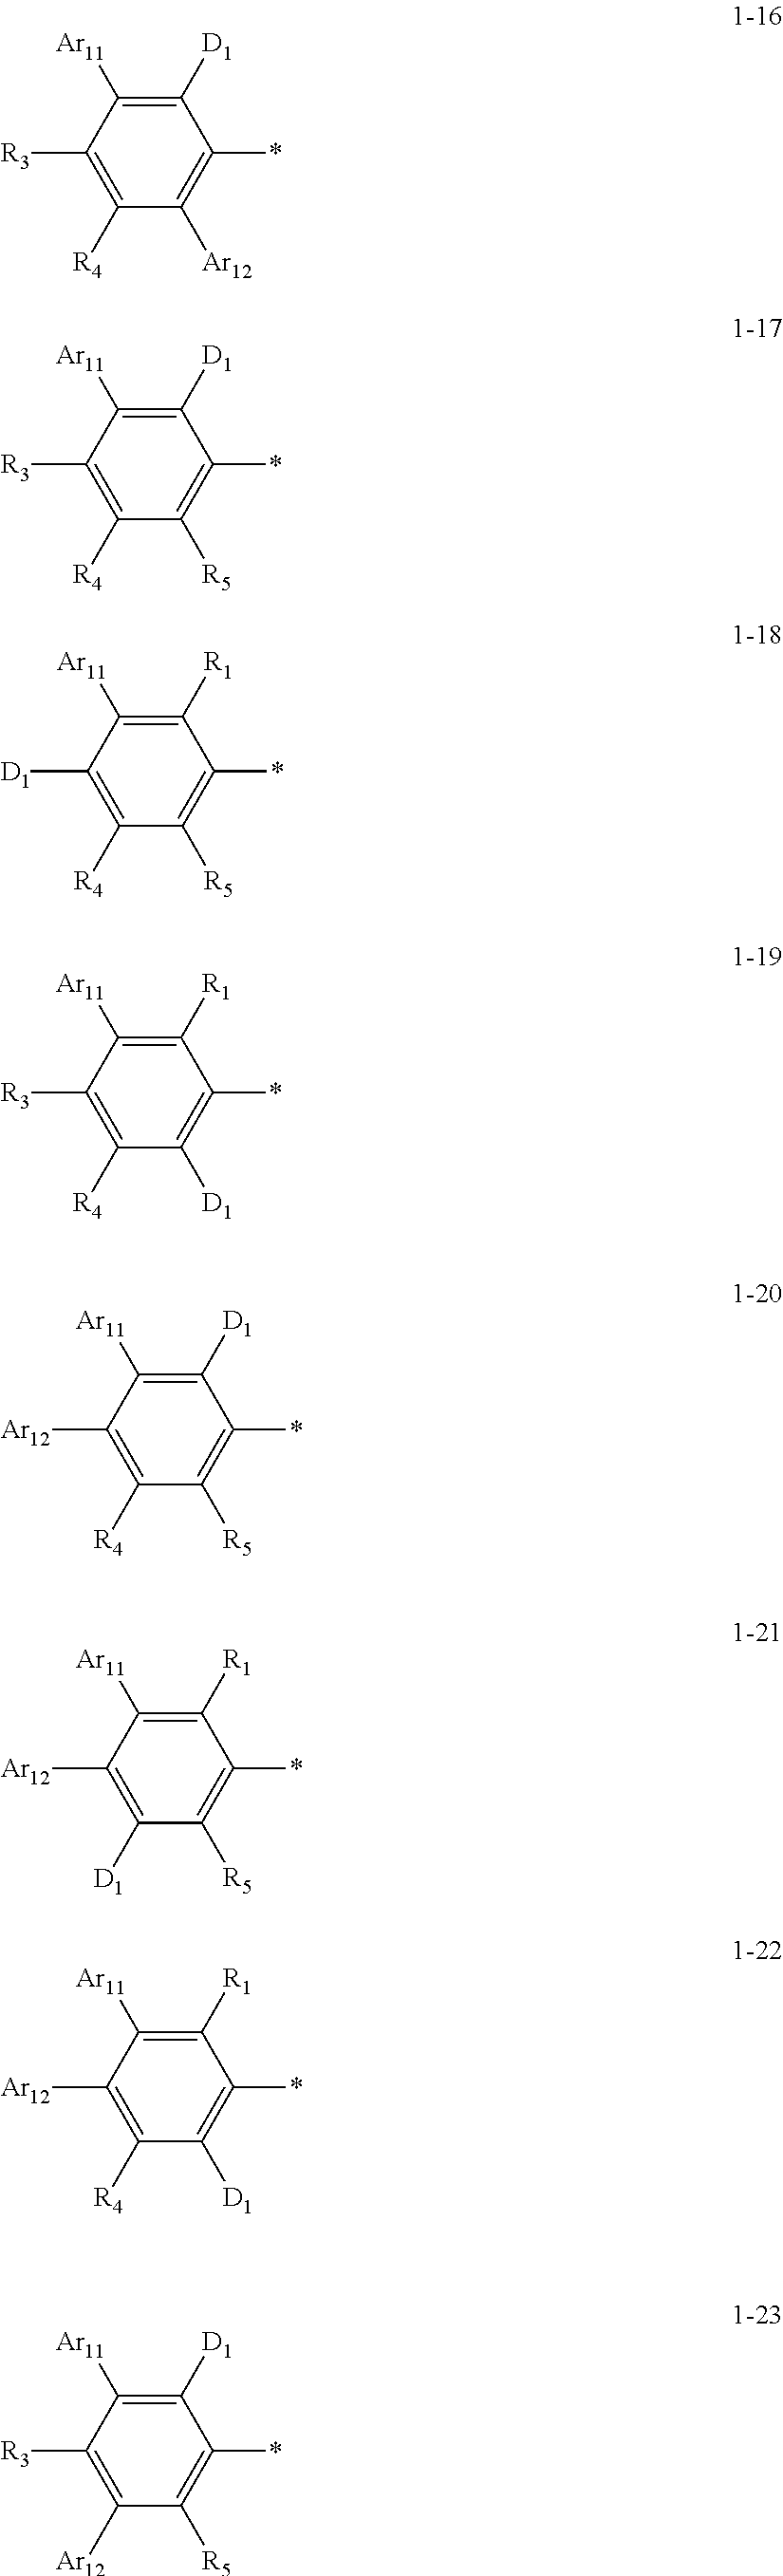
C1([R4])=C([R3])C([Ar11])=C([D1])C(*)=C1[Ar12].C1([R4])=C([D1])C([Ar11])=C([R1])C(*)=C1[R5].C1([R4])=C([R3])C([Ar11])=C([R1])C(*)=C1[D1].C1([R4])=C([Ar12])C([Ar11])=C([D1])C(*)=C1[R5].C1([D1])=C([Ar12])C([Ar11])=C([R1])C(*)=C1[R5].C1([R4])=C([Ar12])C([Ar11])=C([R1])C(*)=C1[D1].C1([R4])=C([R3])C([Ar11])=C([D1])C(*)=C1[R5].C1([Ar12])=C([R3])C([Ar11])=C([D1])C(*)=C1[R5]
